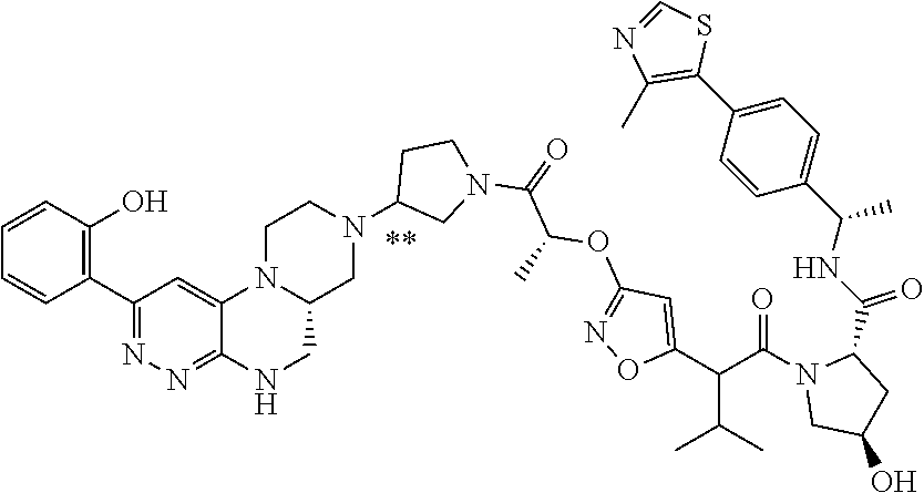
C1(C2=CC=C(C(NC(C3N(C(C(C4=CC(OC(C(N5CCC(N6CC7CNC8=NN=C(C9=C(O)C=CC=C9)C=C8N7CC6)C5)=O)C)=NO4)C(C)C)=O)CC(O)C3)=O)C)C=C2)=C(C)N=CS1
